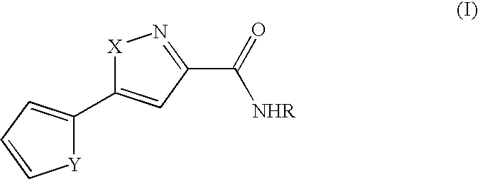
[X]1C(C2=CC=C[Y]2)=CC(C(=O)[NHR])=N1
